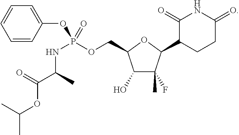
C1=CC(OP(=O)(NC(C(=O)OC(C)C)C)OCC2C(O)C(F)(C)C(C3C(=O)NC(=O)CC3)O2)=CC=C1
